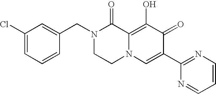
C1(Cl)=CC=CC(CN2CCN3C(=C(O)C(=O)C(C4=NC=CC=N4)=C3)C2=O)=C1
